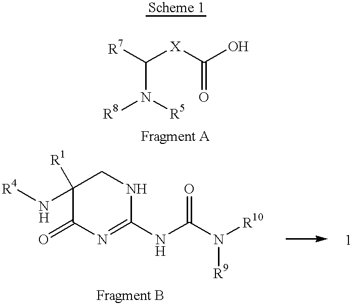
[R7]C([X]C(O)=O)N([R8])[R5].C1(N[R4])([R1])C(=O)N=C(NC(N([R10])[R9])=O)NC1
